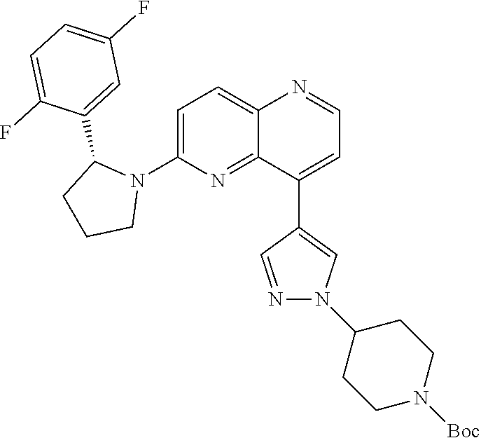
C1=C(C2CCCN2C2=CC=C3C(=N2)C(C2=CN(C4CCN([Boc])CC4)N=C2)=CC=N3)C(F)=CC=C1F
